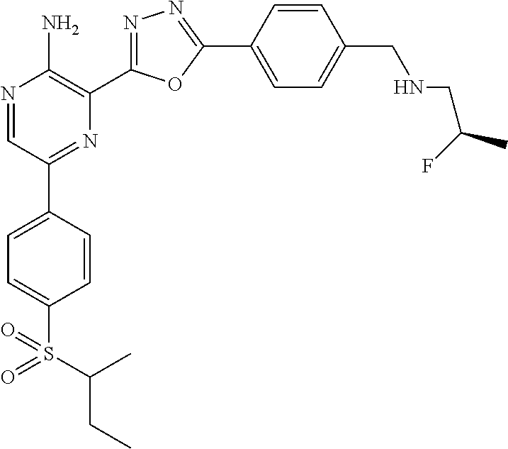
N1=CC(C2=CC=C(S(C(CC)C)(=O)=O)C=C2)=NC(C2=NN=C(C3=CC=C(CNCC(F)C)C=C3)O2)=C1N
